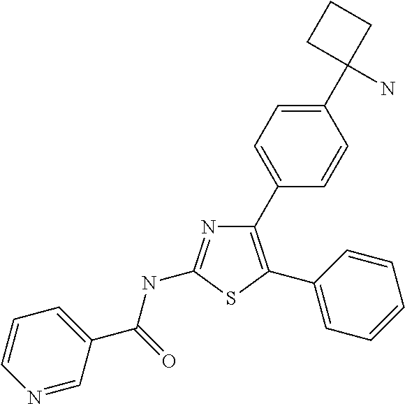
C1(C2=C(C3=CC=CC=C3)SC(NC(C3=CC=CN=C3)=O)=N2)=CC=C(C2(N)CCC2)C=C1
